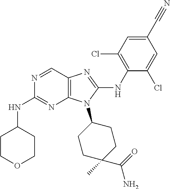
N1=CC2=C(N=C1NC1CCOCC1)N(C1CCC(C)(C(=O)N)CC1)C(NC1=C(Cl)C=C(C#N)C=C1Cl)=N2
